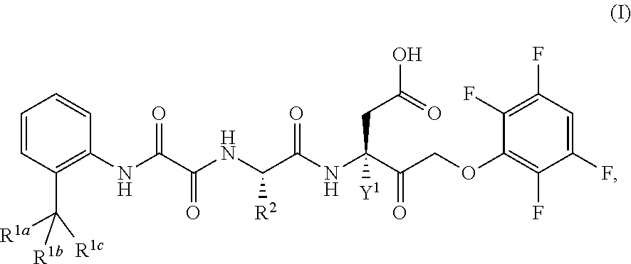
C1=CC(C([R1a])([R1b])[R1c])=C(NC(C(NC(C(=O)NC(C(COC2=C(F)C(F)=CC(F)=C2F)=O)(CC(O)=O)[Y1])[R2])=O)=O)C=C1
